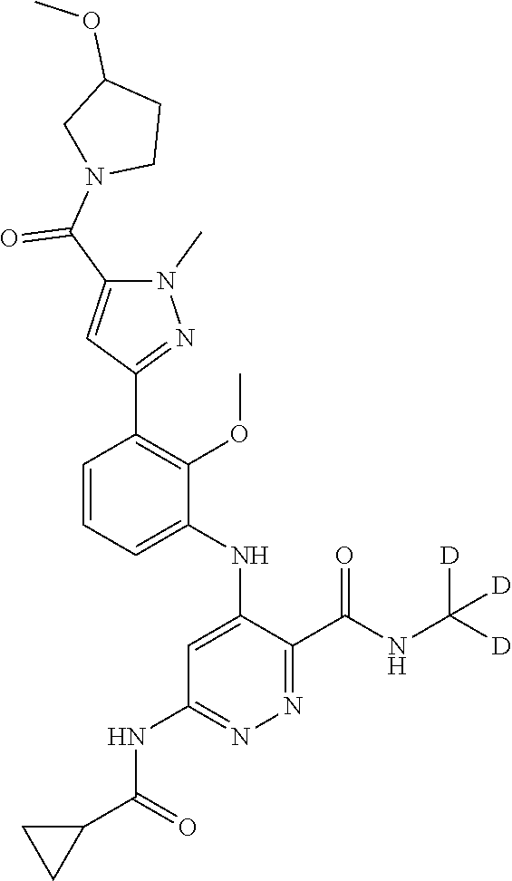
C1=C(NC2=CC(NC(C3CC3)=O)=NN=C2C(NC([D])([D])[D])=O)C(OC)=C(C2=NN(C)C(C(N3CCC(OC)C3)=O)=C2)C=C1
